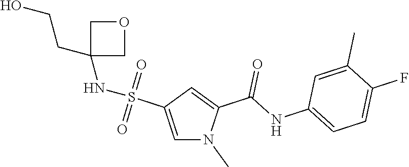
C1=C(S(NC2(CCO)COC2)(=O)=O)C=C(C(NC2=CC=C(F)C(C)=C2)=O)N1C
